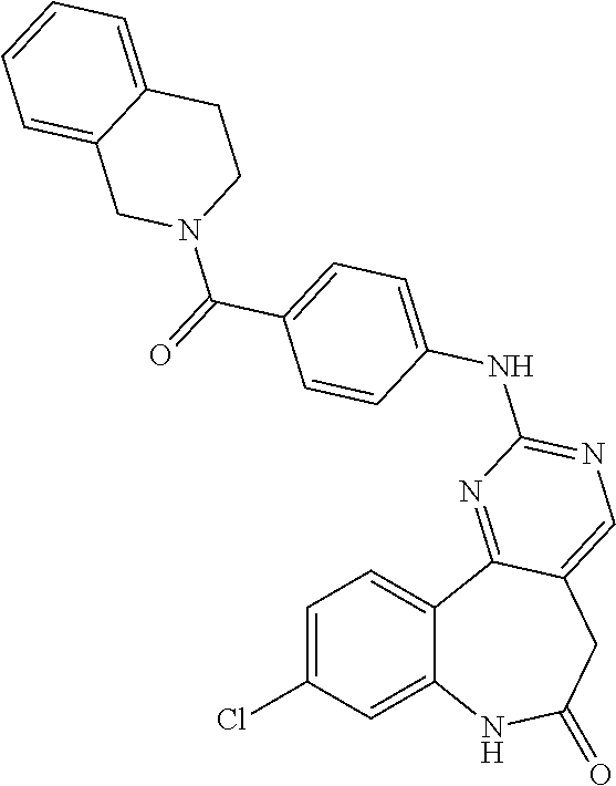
C1=C(Cl)C=C2C(=C1)C1=NC(NC3=CC=C(C(=O)N4CCC5=CC=CC=C5C4)C=C3)=NC=C1CC(=O)N2
